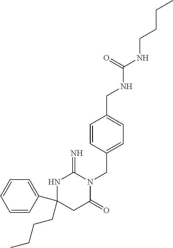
N1C(C2=CC=CC=C2)(CCCC)CC(=O)N(CC2=CC=C(CNC(NCCCC)=O)C=C2)C1=N
